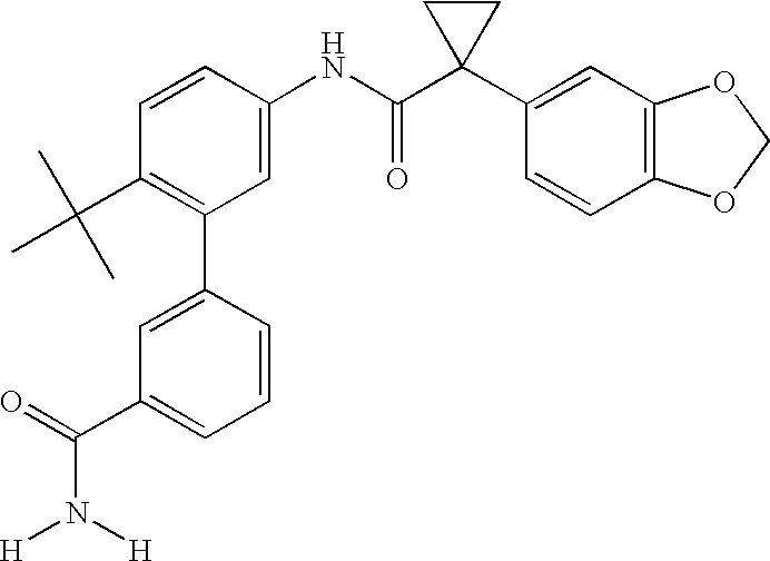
C1(C2=C(C(C)(C)C)C=CC(NC(C3(C4=CC5=C(C=C4)OCO5)CC3)=O)=C2)=CC(C(=O)N([H])[H])=CC=C1
